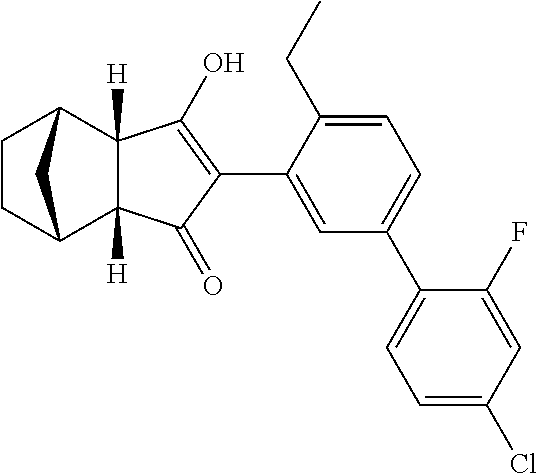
C1=C(C2=C(O)C3([H])C([H])(C2=O)C2CCC3C2)C(CC)=CC=C1C1=CC=C(Cl)C=C1F
